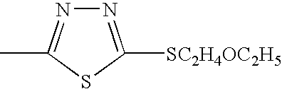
N1=C([SC2H4OC2H5])SC(C)=N1
